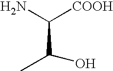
NC([COOH])C(C)O
